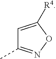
C1=C([R4])ON=C1C
